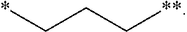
*CCC[**]
